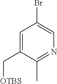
C1=C(C[OTBS])C(C)=NC=C1Br
